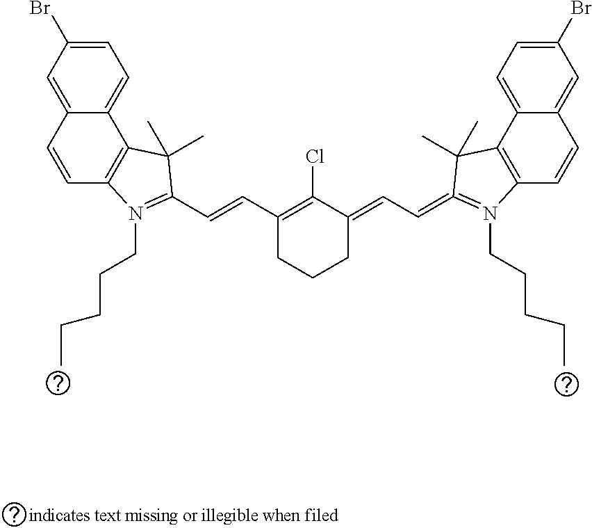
C1=C(Br)C=C2C(=C1)C1=C(C=C2)N(CCCCC)=C(C=CC2=C(Cl)C(=CC=C3=N(CCCCC)C4=C(C5=CC=C(Br)C=C5C=C4)C3(C)C)CCC2)C1(C)C
